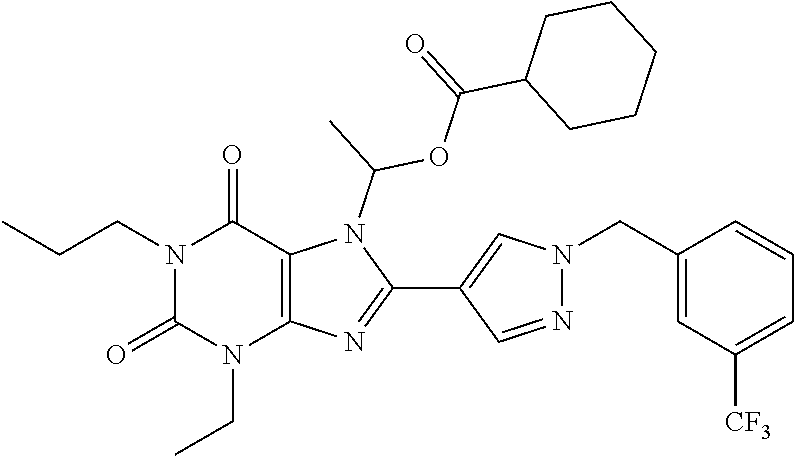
N1(CCC)C(=O)N(CC)C2=C(C1=O)N(C(C)OC(C1CCCCC1)=O)C(C1=CN(CC3=CC([CF3])=CC=C3)N=C1)=N2
